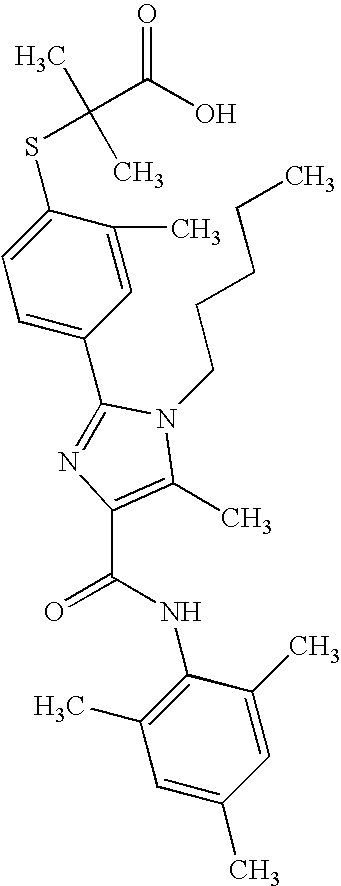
C1(C2=NC(C(NC3=C(C)C=C(C)C=C3C)=O)=C(C)N2CCCCC)=CC=C(SC(C)(C)C(O)=O)C(C)=C1
